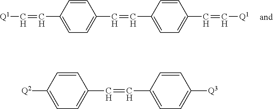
[Q1]C=CC1=CC=C(C=CC2=CC=C(C=C[Q1])C=C2)C=C1.C1=CC([Q2])=CC=C1C=CC1=CC=C([Q3])C=C1
